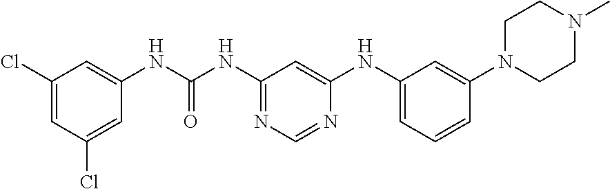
C1(Cl)=CC(Cl)=CC(NC(NC2=NC=NC(NC3=CC=CC(N4CCN(C)CC4)=C3)=C2)=O)=C1
